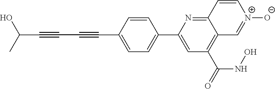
C1=CC(C#CC#CC(C)O)=CC=C1C1=CC(C(=O)NO)=C2C(=N1)C=C[N+]([O-])=C2
